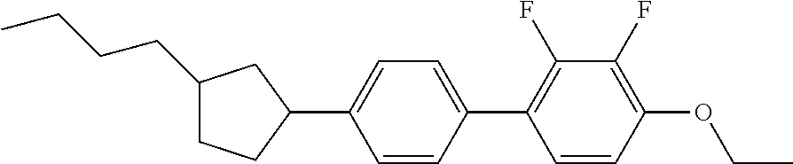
C1(CCCC)CCC(C2=CC=C(C3=C(F)C(F)=C(OCC)C=C3)C=C2)C1
